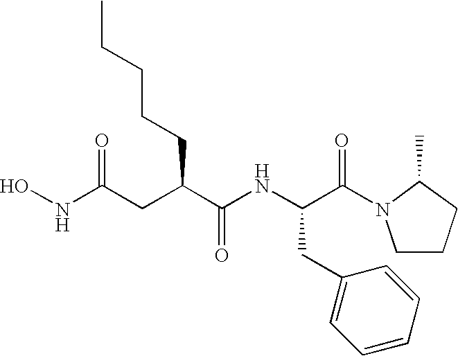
N(C(=O)CC(C(NC(C(=O)N1CCCC1C)CC1=CC=CC=C1)=O)CCCCC)O
